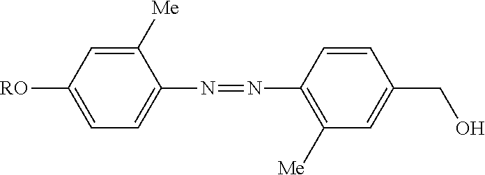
C1([Me])=CC([RO])=CC=C1N=NC1=C([Me])C=C(CO)C=C1
